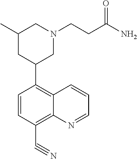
C1(C)CC(C2=C3C(=C(C#N)C=C2)N=CC=C3)CN(CCC(N)=O)C1
